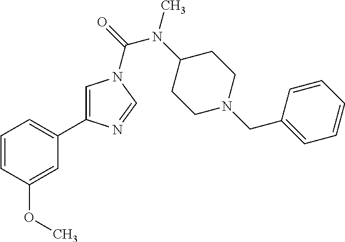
C1=CC(OC)=CC(C2=CN(C(N(C)C3CCN(CC4=CC=CC=C4)CC3)=O)C=N2)=C1
